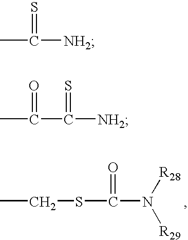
CCSC(N([R28])[R29])=O.CC([NH2])=S.CC(C([NH2])=S)=O
